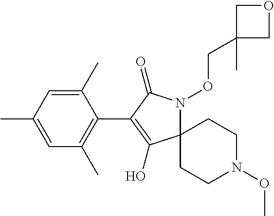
C1(C)=CC(C)=CC(C)=C1C1=C(O)C2(N(OCC3(C)COC3)C1=O)CCN(OC)CC2
